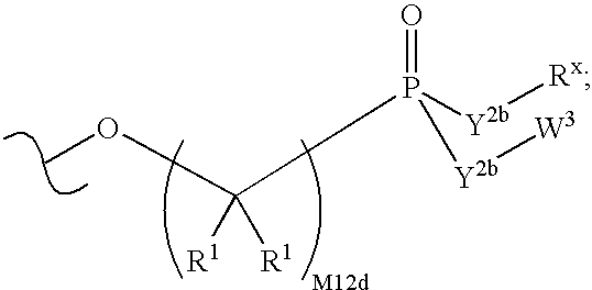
C(P([Y2b][Rx])(=O)[Y2b][W3])([R1])([R1])OC
